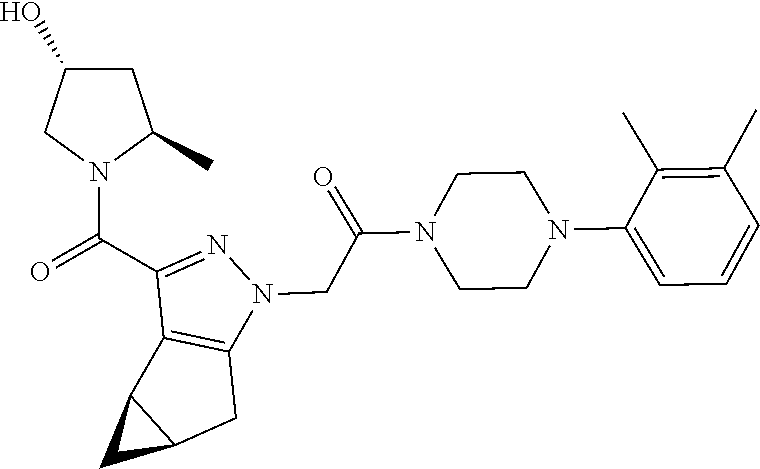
O=C(C1=NN(CC(=O)N2CCN(C3=CC=CC(C)=C3C)CC2)C2=C1C1C(C2)C1)N1C(C)CC(O)C1
